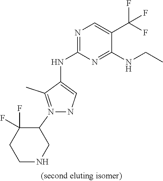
N1=C(NC2=CNN(C3C(F)(F)CCNC3)=C2C)N=C(NCC)C(C(F)(F)F)=C1
